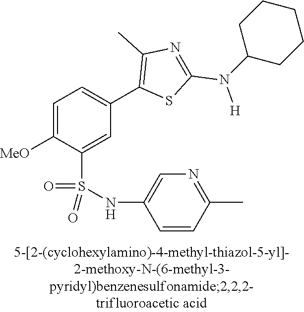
C1=C([MeO])C(S(NC2=CN=C(C)C=C2)(=O)=O)=CC(C2=C(C)N=C(N([H])C3CCCCC3)S2)=C1
